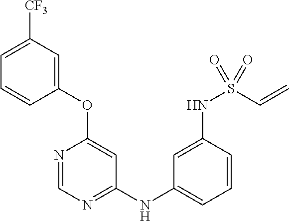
C1=C([CF3])C=C(OC2=CC(NC3=CC=CC(NS(=O)(C=C)=O)=C3)=NC=N2)C=C1
